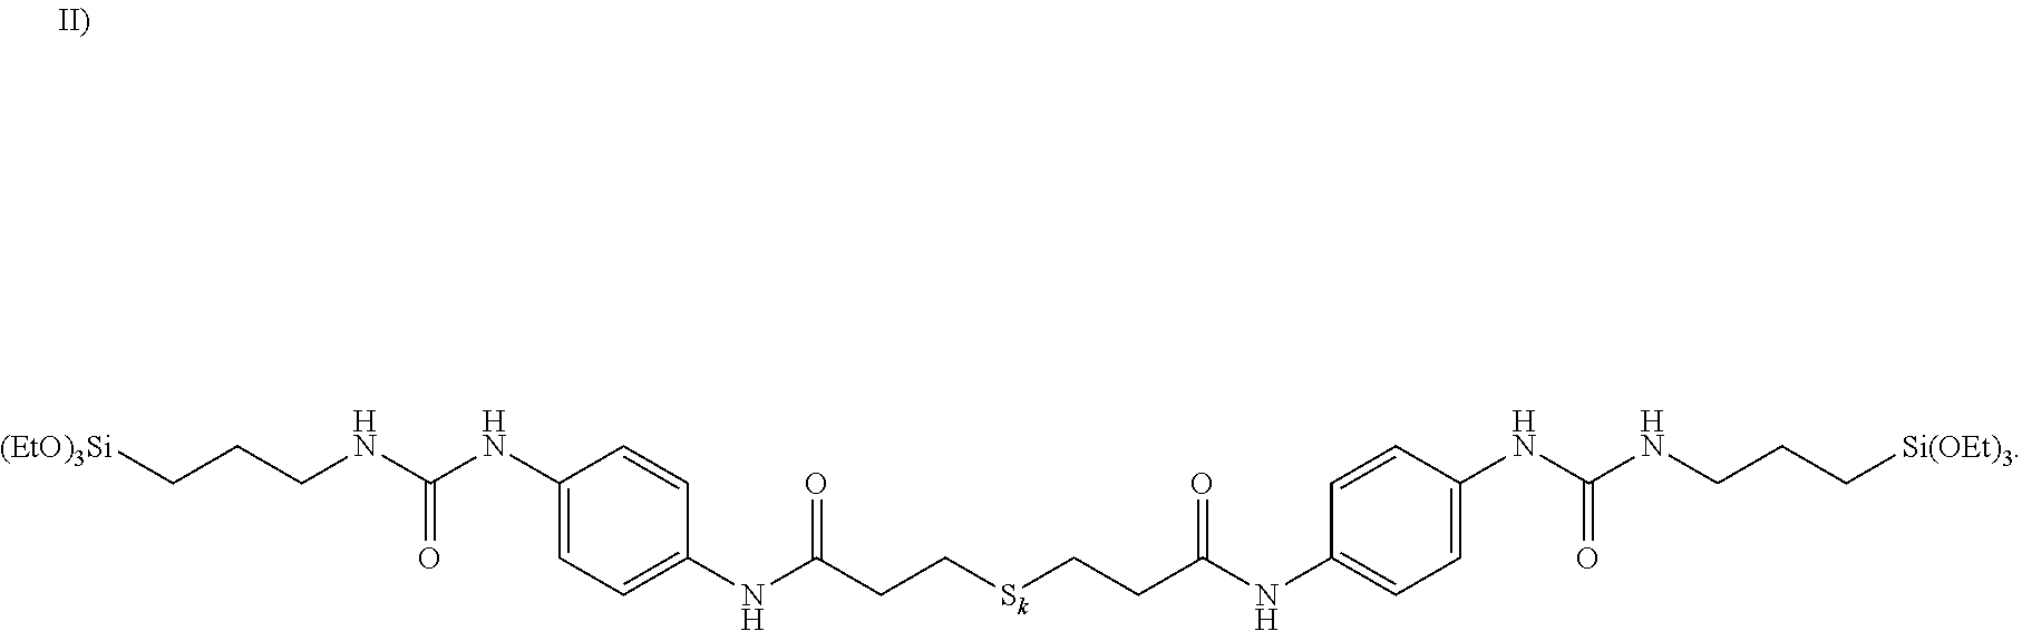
C(CCNC(NC1=CC=C(NC(CC[Sk]CCC(NC2=CC=C(NC(NCCC[Si(OEt)3])=O)C=C2)=O)=O)C=C1)=O)[(EtO)3Si]
